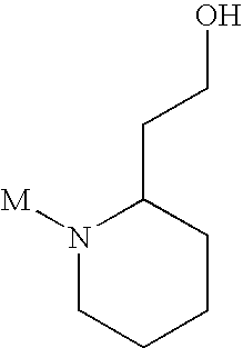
N1([M])CCCCC1CCO
